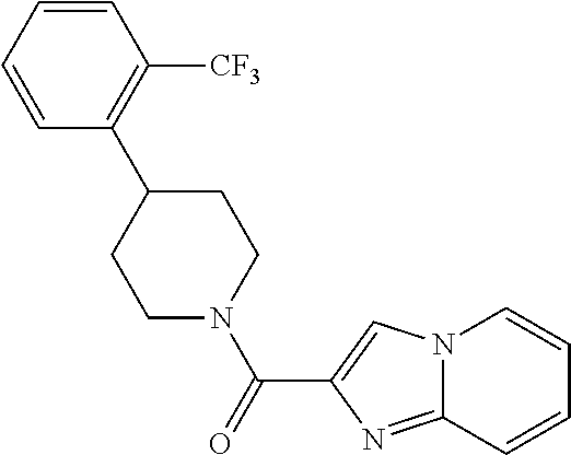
C1=CC=CC([CF3])=C1C1CCN(C(=O)C2=CN3C(=N2)C=CC=C3)CC1
